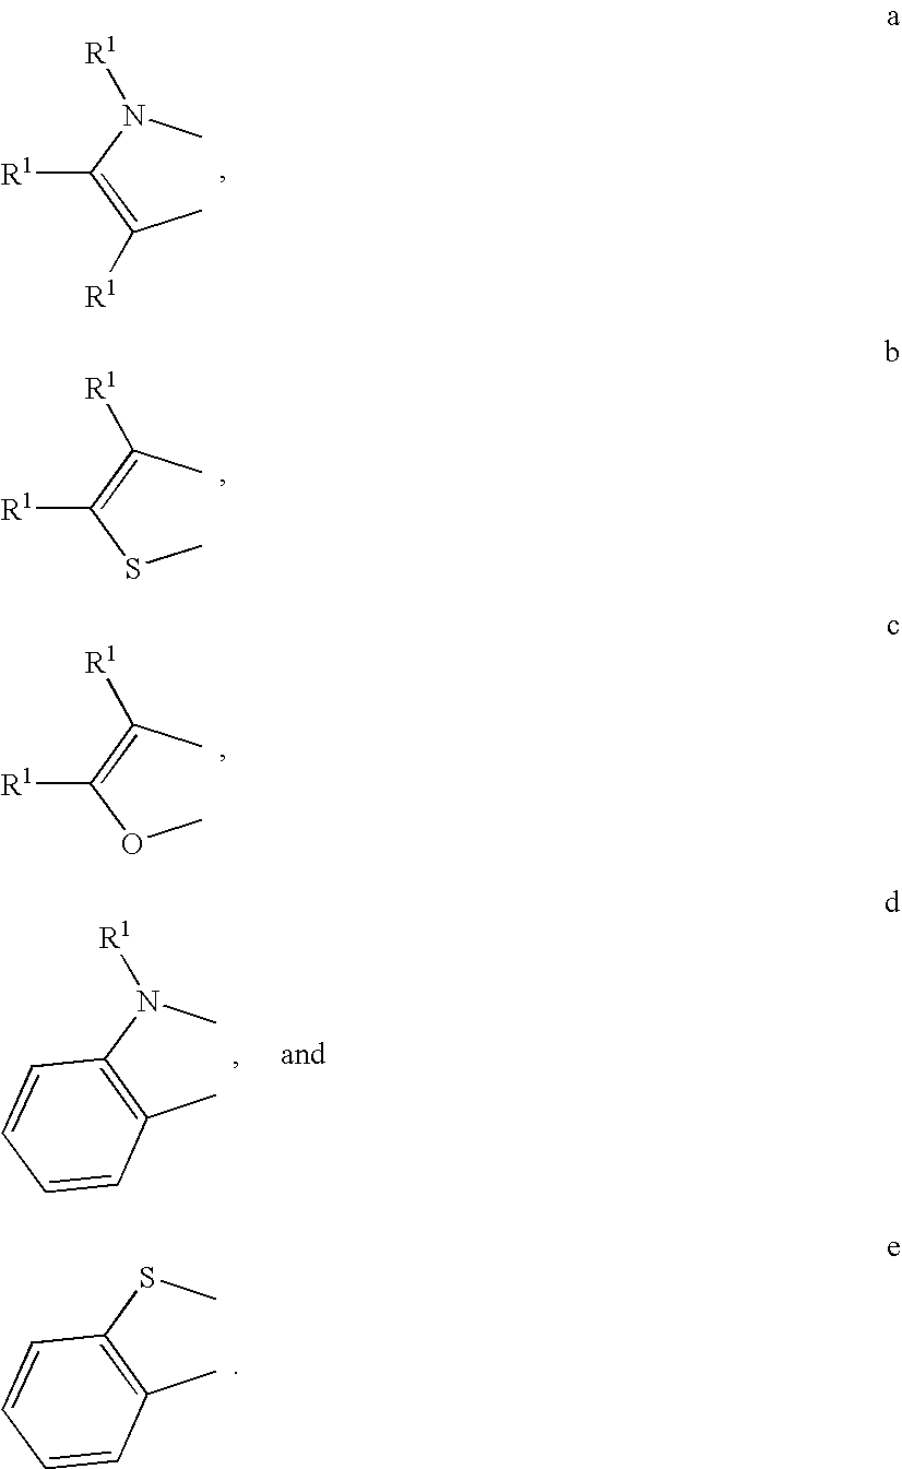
CC(=C(N(C)[R1])[R1])[R1].CSC(=C(C)[R1])[R1].COC(=C(C)[R1])[R1].CC1=C(SC)C=CC=C1.CC1=C(N(C)[R1])C=CC=C1
